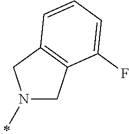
N1(C)CC2=C(C1)C=CC=C2F
